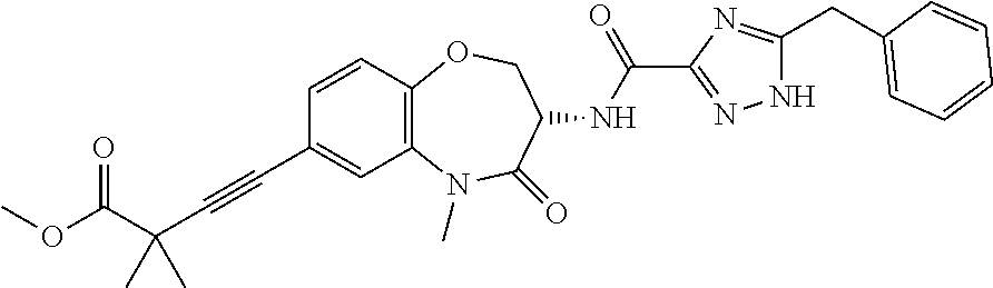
C(#CC1=CC2=C(C=C1)OCC(NC(C1=NNC(CC3=CC=CC=C3)=N1)=O)C(=O)N2C)C(C(OC)=O)(C)C
